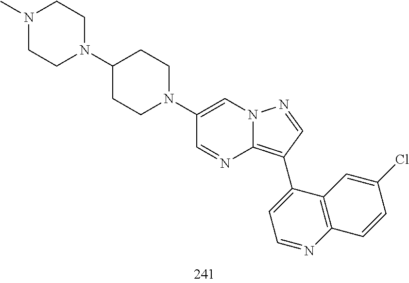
C1(C2=C3N=CC(N4CCC(N5CCN(C)CC5)CC4)=CN3N=C2)=CC=NC2=C1C=C(Cl)C=C2
